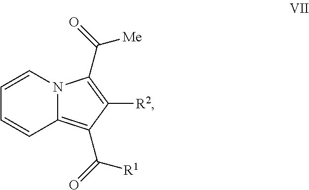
C12=C(C(=O)[R1])C([R2])=C(C([Me])=O)N1C=CC=C2
